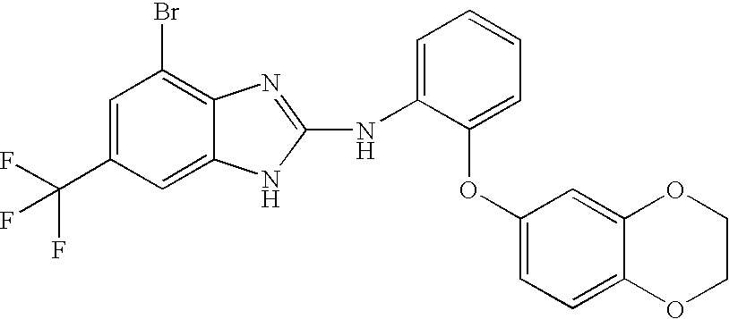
C1=C(C(F)(F)F)C=C2C(=C1Br)N=C(NC1=CC=CC=C1OC1=CC=C3C(=C1)OCCO3)N2
